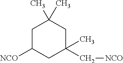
C1C([NCO])CC(C)(C[NCO])CC1(C)C
